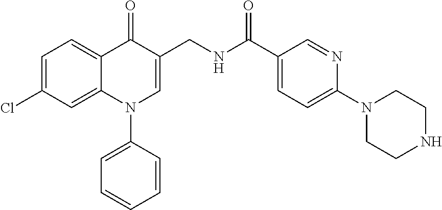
C1=C(Cl)C=C2C(=C1)C(=O)C(CNC(C1=CC=C(N3CCNCC3)N=C1)=O)=CN2C1=CC=CC=C1
